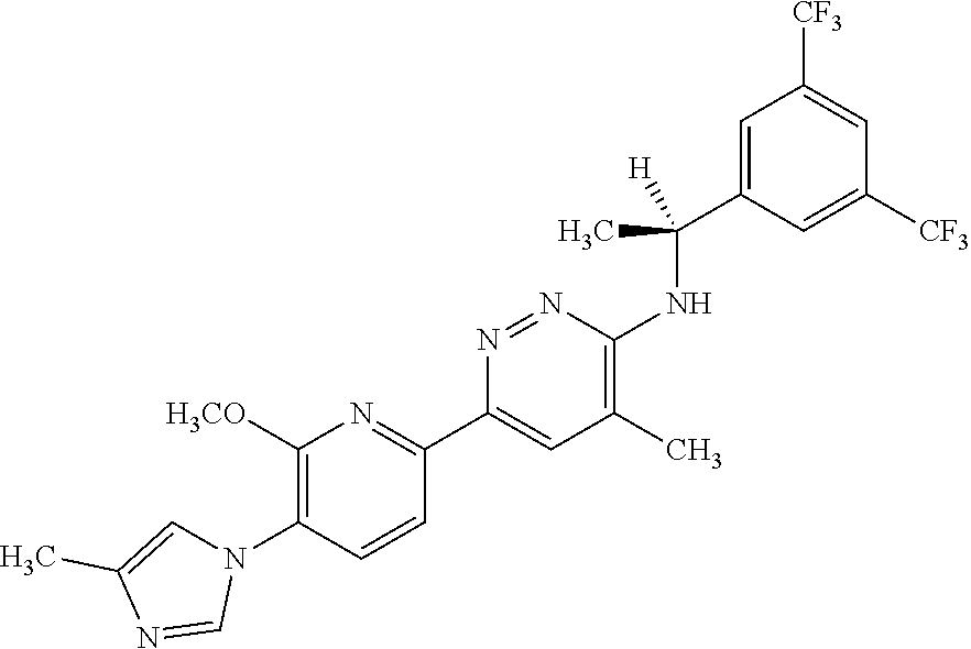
C1([H3CO])=C(N2C=C(C)N=C2)C=CC(C2=CC(C)=C(NC(C3=CC([CF3])=CC([CF3])=C3)([H])C)N=N2)=N1
